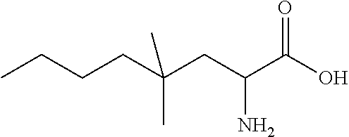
C(CC(C(O)=O)N)(C)(C)CCCC
